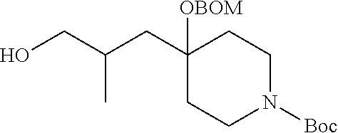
C1([OBOM])(CC(CO)C)CCN([Boc])CC1
